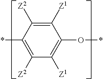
*C1=C([Z2])C([Z1])=C(O*)C([Z1])=C1[Z2]
